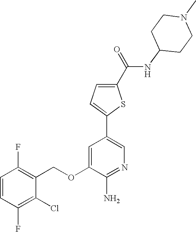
C1=CC(F)=C(Cl)C(COC2=CC(C3=CC=C(C(=O)NC4CCN(C)CC4)S3)=CN=C2N)=C1F
